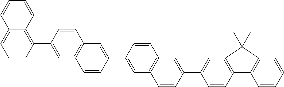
C1=CC(C2=CC3=C(C=C2)C=C(C2=CC4=C(C=C2)C=C(C2=CC5=C(C=C2)C2=C(C=CC=C2)C5(C)C)C=C4)C=C3)=C2C(=C1)C=CC=C2
